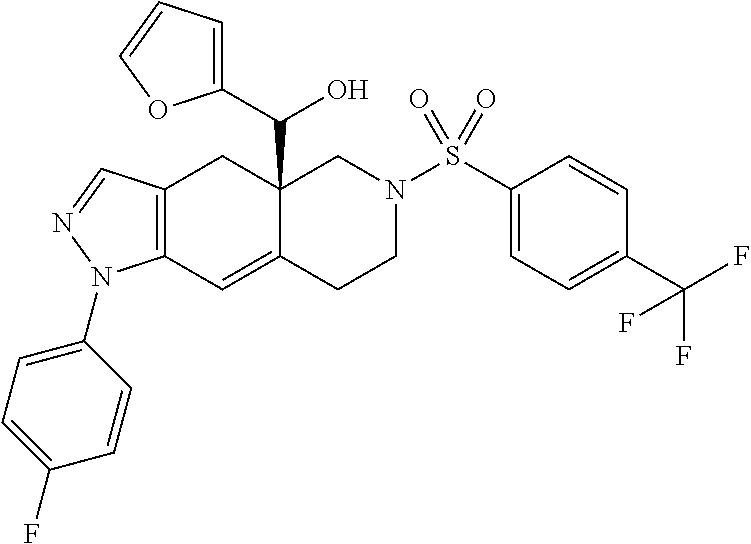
C12=C(C=NN1C1=CC=C(F)C=C1)CC1(C(O)C3=CC=CO3)C(=C2)CCN(S(C2=CC=C(C(F)(F)F)C=C2)(=O)=O)C1
